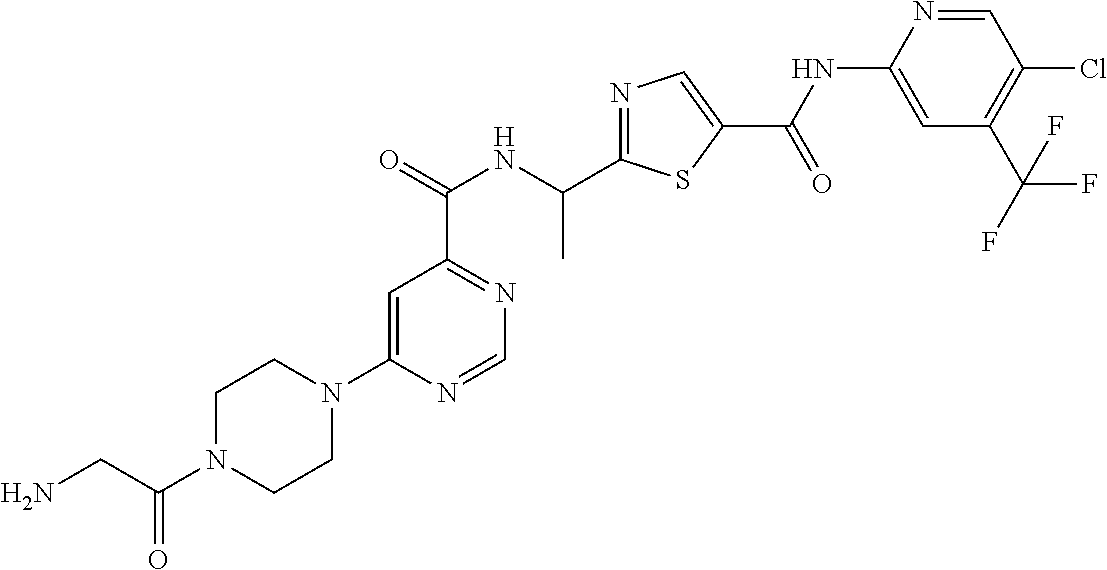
C1=C(N2CCN(C(CN)=O)CC2)N=CN=C1C(NC(C1=NC=C(C(=O)NC2=CC(C(F)(F)F)=C(Cl)C=N2)S1)C)=O
